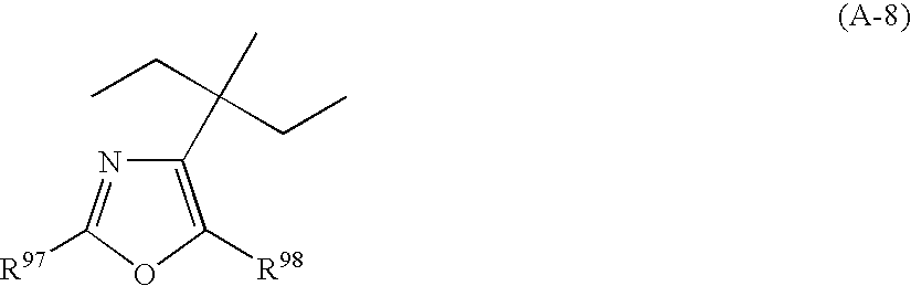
C1(C(C)(CC)CC)=C([R98])OC([R97])=N1
